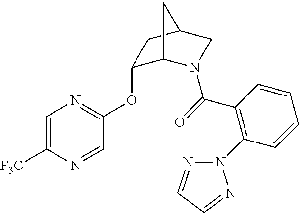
C1=C([F3C])N=CC(OC2C3N(C(=O)C4=C(N5N=CC=N5)C=CC=C4)CC(C2)C3)=N1
